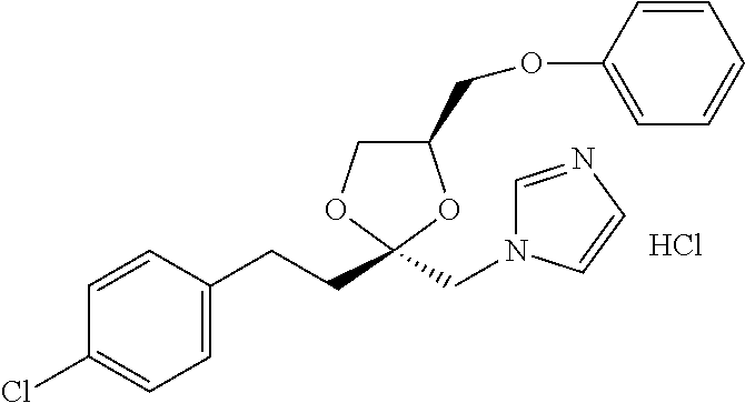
C1=C(CCC2(CN3C=NC=C3)OC(COC3=CC=CC=C3)CO2)C=CC(Cl)=C1.Cl
